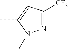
N1=C([CF3])C=C(C)N1C
